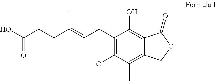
C1(CC=C(CCC(O)=O)C)=C(OC)C(C)=C2C(=C1O)C(=O)OC2
